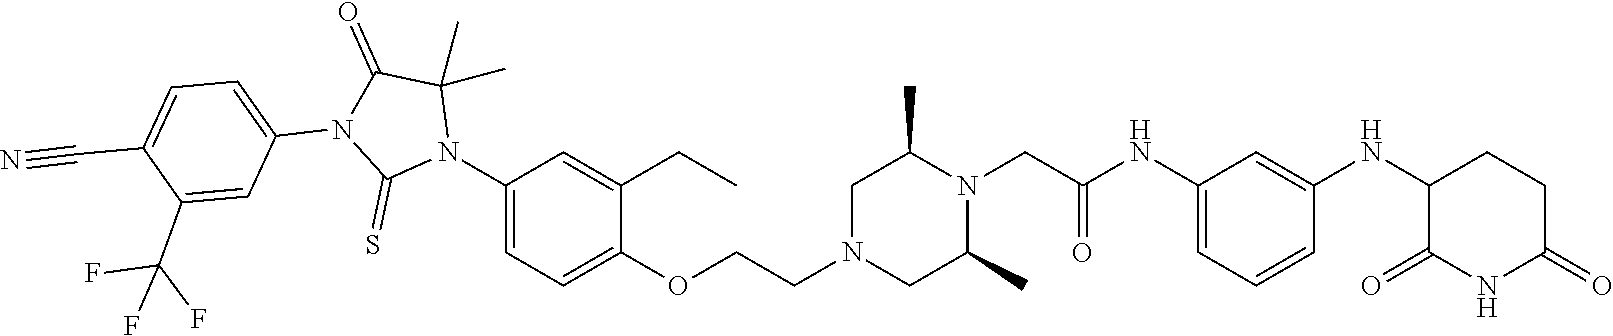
C1=C(NC(CN2C(C)CN(CCOC3=CC=C(N4C(C)(C)C(=O)N(C5=CC=C(C#N)C(C(F)(F)F)=C5)C4=S)C=C3CC)CC2C)=O)C=C(NC2C(=O)NC(=O)CC2)C=C1
